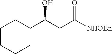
C(C(CC([NHOBn])=O)O)CCCCC
